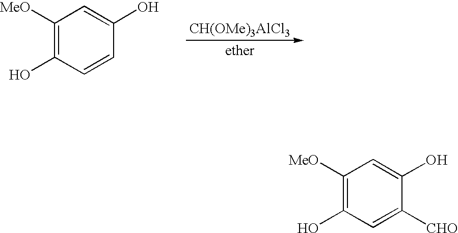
C1([MeO])=C(O)C=CC(O)=C1.[CH(OMe)3AlCl3].C1([MeO])=C(O)C=C([CHO])C(O)=C1
